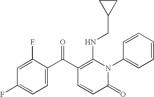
C1(=O)N(C2=CC=CC=C2)C(NCC2CC2)=C(C(C2=CC=C(F)C=C2F)=O)C=C1
